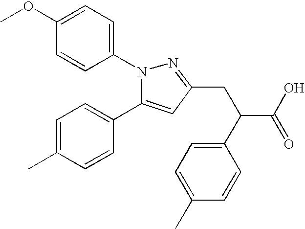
C1(C2=CC=C(C)C=C2)=CC(CC(C2=CC=C(C)C=C2)C(O)=O)=NN1C1=CC=C(OC)C=C1
